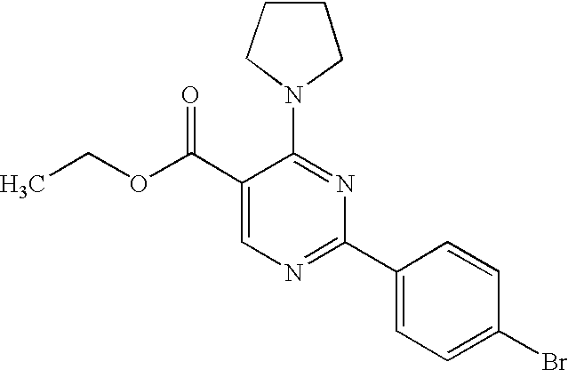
C1(C(OCC)=O)=CN=C(C2=CC=C(Br)C=C2)N=C1N1CCCC1
